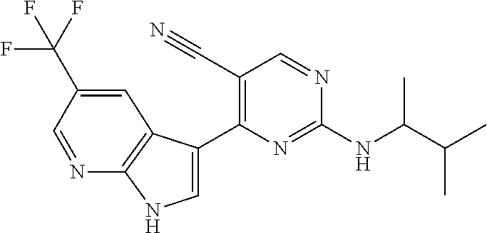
N(C1=NC(C2=CNC3=C2C=C(C(F)(F)F)C=N3)=C(C#N)C=N1)C(C(C)C)C
